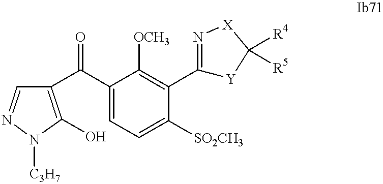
C1(C(C2=C(O)N([C3H7])N=C2)=O)=CC=C([SO2CH3])C(C2=N[X]C([R4])([R5])[Y]2)=C1[OCH3]
